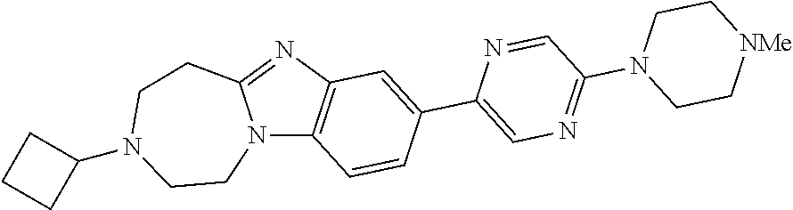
N12C3=C(N=C1CCN(C1CCC1)CC2)C=C(C1=CN=C(N2CC[NMe]CC2)C=N1)C=C3
